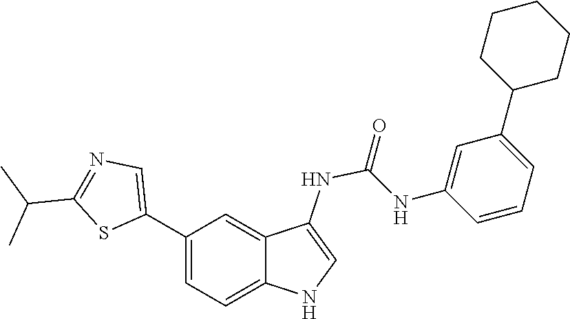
C1(C2CCCCC2)=CC=CC(NC(=O)NC2=CNC3=CC=C(C4=CN=C(C(C)C)S4)C=C23)=C1
